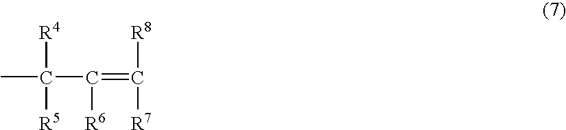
[R4]C(C)([R5])C([R6])=C([R8])[R7]
